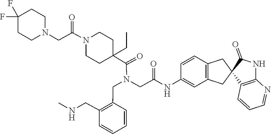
C1C(C(=O)N(CC2=C(CNC)C=CC=C2)CC(NC2=CC3=C(C=C2)CC2(C(=O)NC4=C2C=CC=N4)C3)=O)(CC)CCN(C(CN2CCC(F)(F)CC2)=O)C1
